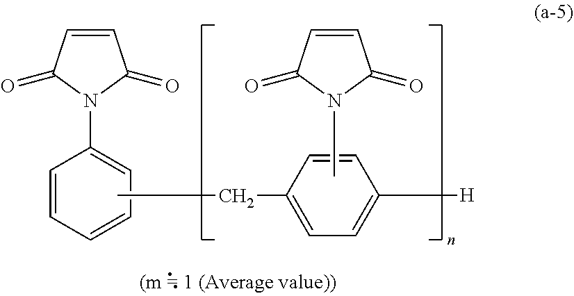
C1=CC(=O)N(C2=CC=CC=C2)C1=O.CCC1=CC=C([H])C=C1.C1=CC(=O)N(C)C1=O
